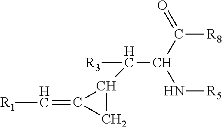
[R8]C(C(N[R5])C([R3])C1CC1=C[R1])=O
